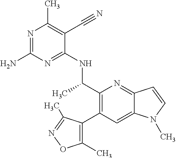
N1=C(N)N=C(NC(C2=C(C3=C(C)ON=C3C)C=C3C(=N2)C=CN3C)C)C(C#N)=C1C
